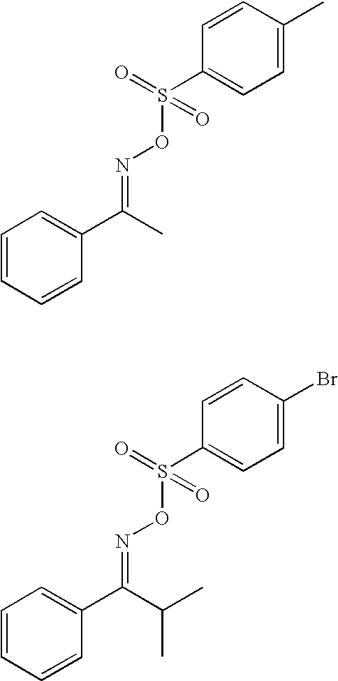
C1=CC=CC(C(C)=NOS(C2=CC=C(C)C=C2)(=O)=O)=C1.C1=CC=CC(C(C(C)C)=NOS(C2=CC=C(Br)C=C2)(=O)=O)=C1
